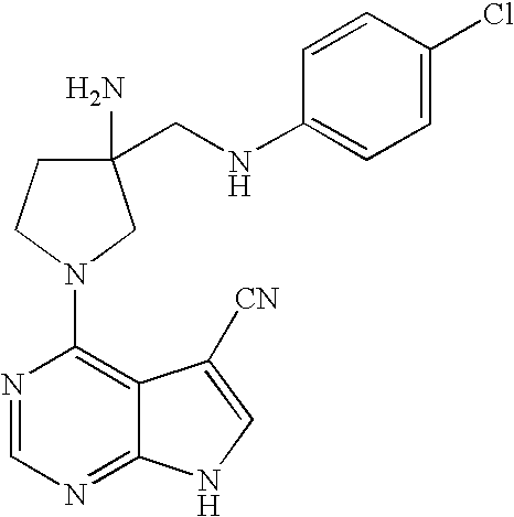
C1(CNC2=CC=C(Cl)C=C2)(N)CCN(C2=C3C(=NC=N2)NC=C3[CN])C1
